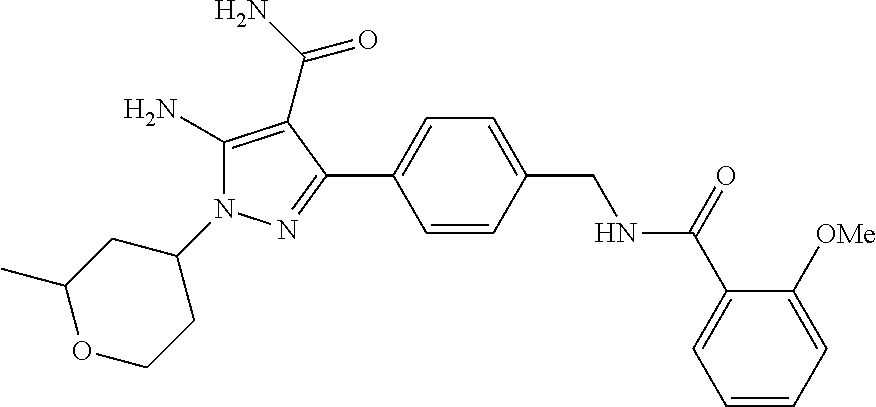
C1(N2C(N)=C(C(N)=O)C(C3=CC=C(CNC(C4=CC=CC=C4[OMe])=O)C=C3)=N2)CC(C)OCC1
